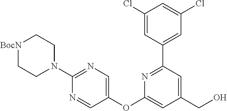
N1=CC(OC2=CC(CO)=CC(C3=CC(Cl)=CC(Cl)=C3)=N2)=CN=C1N1CC[BocN]CC1
